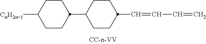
[CnH2n+1]C1CCC(C2CCC(C=CC=C)CC2)CC1
